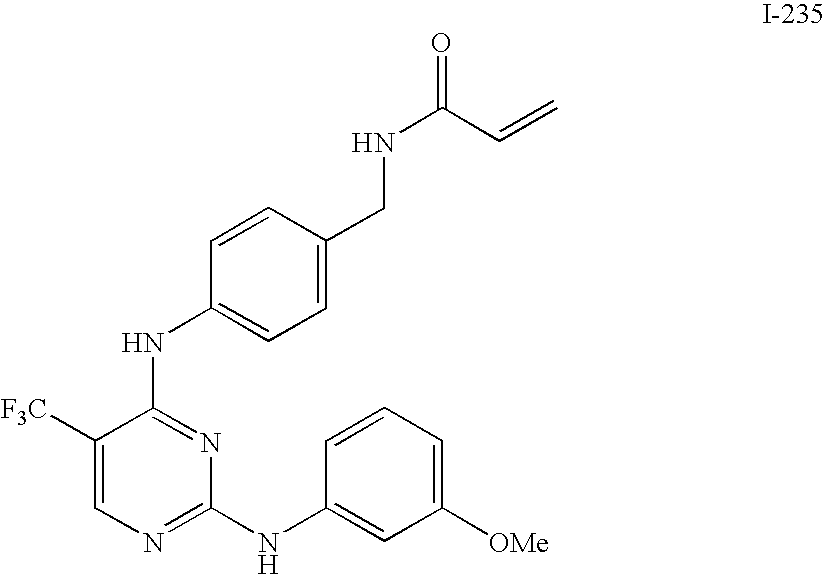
N(C1=NC(NC2=CC([OMe])=CC=C2)=NC=C1[F3C])C1=CC=C(CNC(C=C)=O)C=C1
